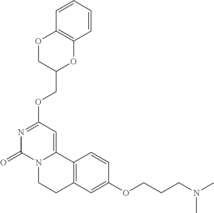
N1=C(OCC2OC3=C(OC2)C=CC=C3)C=C2N(C1=O)CCC1=C2C=CC(OCCCN(C)C)=C1
